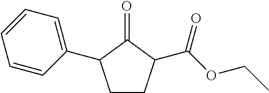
C1CC(C(OCC)=O)C(=O)C1C1=CC=CC=C1
